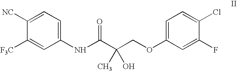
C1(NC(C(COC2=CC=C(Cl)C(F)=C2)(C)O)=O)=CC=C([NC])C([F3C])=C1
